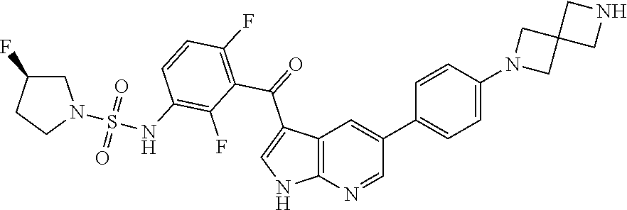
C1=CC(N2CC3(C2)CNC3)=CC=C1C1=CC2=C(N=C1)NC=C2C(=O)C1=C(F)C=CC(NS(N2CC(F)CC2)(=O)=O)=C1F
